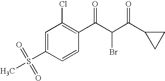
C1=C(S(C)(=O)=O)C=CC(C(C(C(C2CC2)=O)Br)=O)=C1Cl
